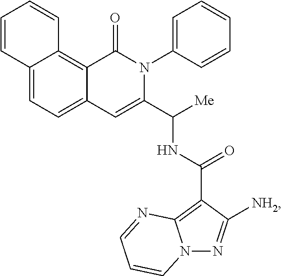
C12=CC=C3C(=C1C=CC=C2)C(=O)N(C1=CC=CC=C1)C(C([Me])NC(C1=C2N(N=C1[NH2])C=CC=N2)=O)=C3
